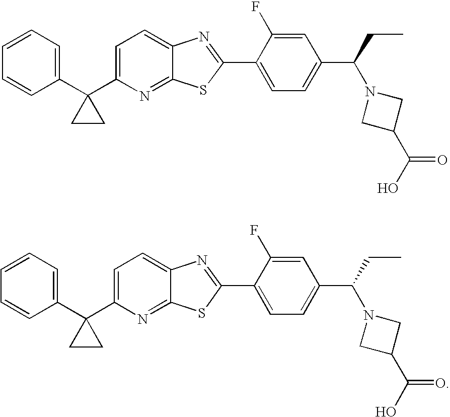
C1=CC=C(C2(C3=CC=C4C(=N3)SC(C3=CC=C(C(CC)N5CC(C(O)=O)C5)C=C3F)=N4)CC2)C=C1.C1=CC=C(C2(C3=CC=C4C(=N3)SC(C3=CC=C(C(CC)N5CC(C(O)=O)C5)C=C3F)=N4)CC2)C=C1
